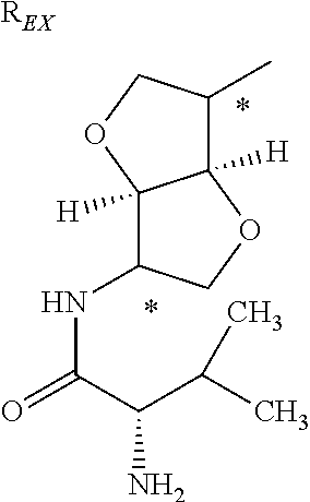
[REX].C12([H])C(C)COC1([H])C(NC(=O)C(C(C)C)N)CO2.*.*
